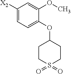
[X2]C1=CC=C(OC2CCS(=O)(=O)CC2)C(OC)=C1
